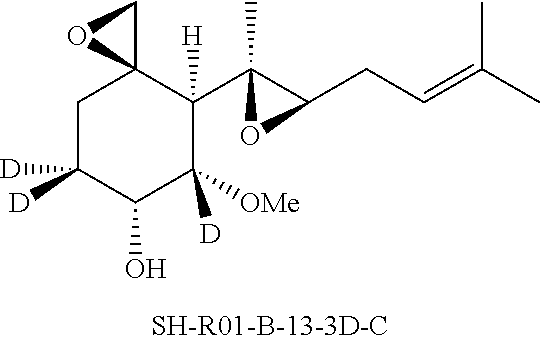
C1C([D])([D])C(O)C([OMe])([D])C(C2(C)C(CC=C(C)C)O2)([H])C12CO2
